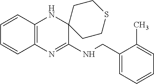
C1=CC2=C(C=C1)N=C(NCC1=CC=CC=C1C)C1(N2)CCSCC1
